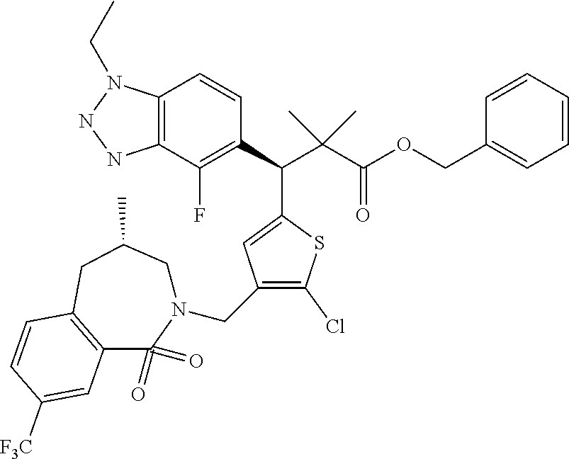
C12=C(C(F)=C(C(C(C(OCC3=CC=CC=C3)=O)(C)C)C3=CC(CN4CC(C)CC5=C(C4(=O)=O)C=C([F3C])C=C5)=C(Cl)S3)C=C1)NNN2CC
